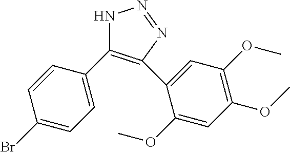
N1C(C2=CC=C(Br)C=C2)=C(C2=CC(OC)=C(OC)C=C2OC)N=N1
